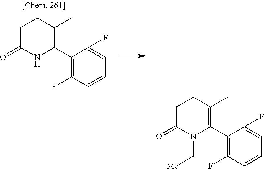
C1C(=O)NC(C2=C(F)C=CC=C2F)=C(C)C1.C1C(=O)N(C[Me])C(C2=C(F)C=CC=C2F)=C(C)C1
